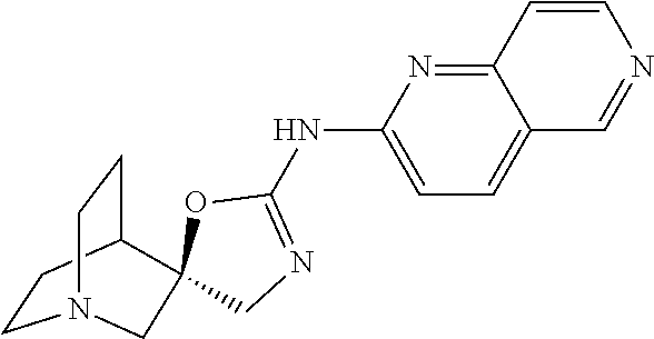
C12=NC(NC3=NCC4(O3)C3CCN(CC3)C4)=CC=C1C=NC=C2
